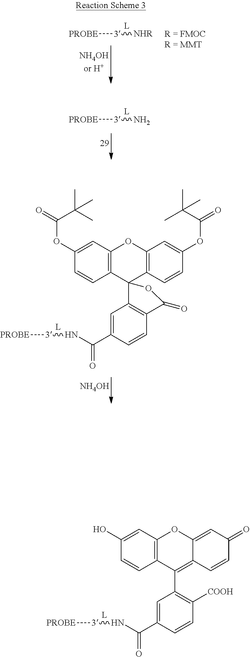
[PROBE][3][NHR].[PROBE][3]N.[PROBE][3]NC(C1=CC(C2=C3C(=CC(=O)C=C3)OC3=C2C=CC(O)=C3)=C([COOH])C=C1)=O.[PROBE][3]NC(C1=CC2=C(C=C1)C(=O)OC21C2=C(OC3=C1C=CC(OC(=O)C(C)(C)C)=C3)C=C(OC(=O)C(C)(C)C)C=C2)=O.[NH4OH]
